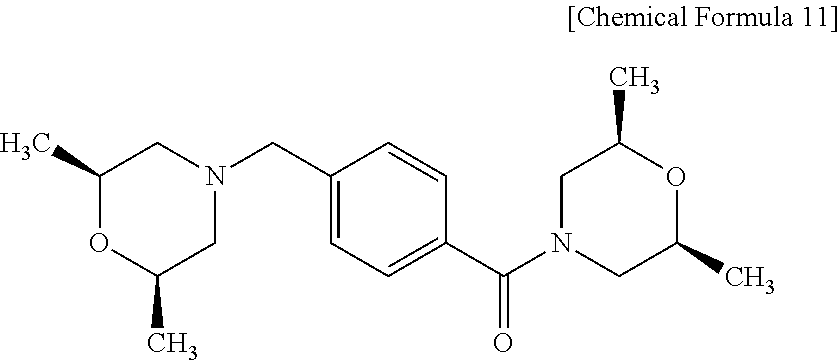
C1(C)OC(C)CN(CC2=CC=C(C(N3CC(C)OC(C)C3)=O)C=C2)C1
